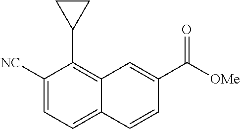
C1([NC])=CC=C2C(=C1C1CC1)C=C(C([OMe])=O)C=C2
